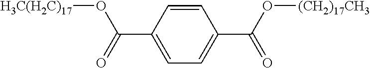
O=C(C1=CC=C(C(=O)O[H3C(H2C)17])C=C1)O[(CH2)17CH3]
